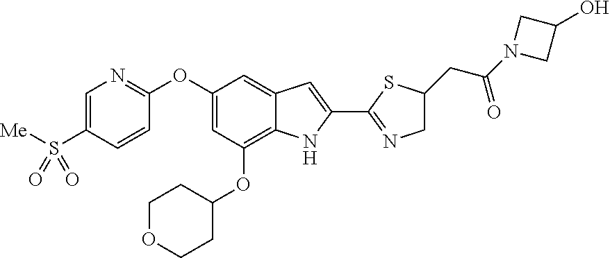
C1=C(S([Me])(=O)=O)C=CC(OC2=CC(OC3CCOCC3)=C3C(=C2)C=C(C2=NCC(CC(N4CC(O)C4)=O)S2)N3)=N1
